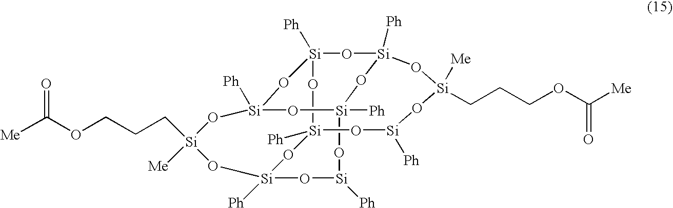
O1[Si]2([Ph])O[Si]3([Ph])O[Si]([Ph])O[Si]4([Ph])O[Si]([Ph])(O[Si]([Me])(CCCOC([Me])=O)O3)O[Si]1([Ph])O[Si]([Ph])(O4)O[Si]([Me])(CCCOC(=O)[Me])O[Si]([Ph])O2
